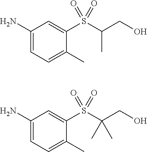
C1=C(C)C(S(C(CO)C)(=O)=O)=CC(N)=C1.C1=C(C)C(S(C(CO)(C)C)(=O)=O)=CC(N)=C1
